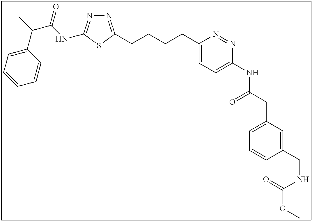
N1=C(CCCCC2=CC=C(NC(CC3=CC=CC(CNC(OC)=O)=C3)=O)N=N2)SC(NC(C(C)C2=CC=CC=C2)=O)=N1
